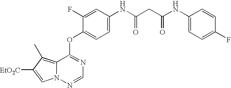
C1=C(F)C(OC2=NC=NN3C2=C(C)C([EtO2C])=C3)=CC=C1NC(CC(NC1=CC=C(F)C=C1)=O)=O
